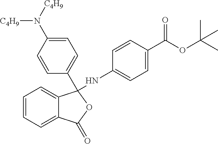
C1=CC(N([C4H9])[C4H9])=CC=C1C1(NC2=CC=C(C(=O)OC(C)(C)C)C=C2)C2=CC=CC=C2C(=O)O1
